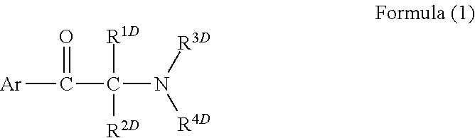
C([Ar])(C(N([R3D])[R4D])([R1D])[R2D])=O
